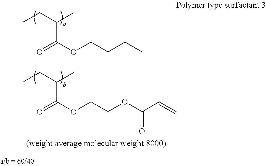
CCC(C)C(OCCCC)=O.CCC(C)C(=O)OCCOC(C=C)=O
